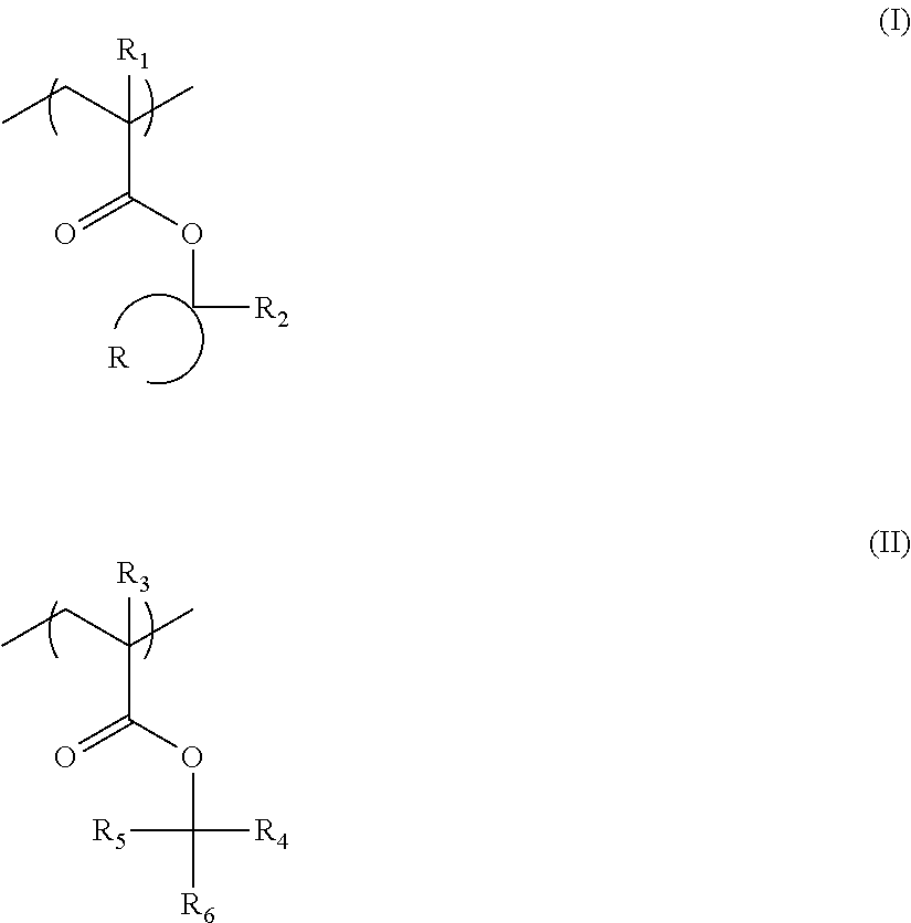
CCC(C)([R1])C(OC[R2])=O.[R].CCC(C)([R3])C(OC([R4])([R5])[R6])=O
